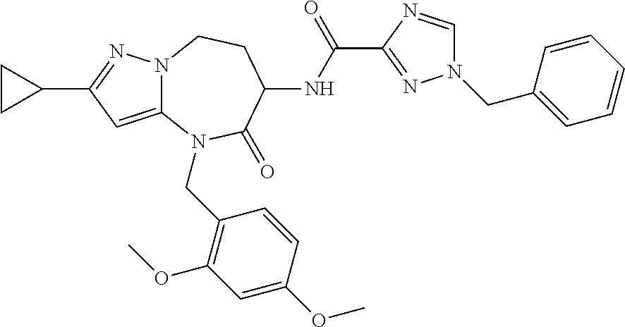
C12=CC(C3CC3)=NN1CCC(NC(=O)C1=NN(CC3=CC=CC=C3)C=N1)C(=O)N2CC1=C(OC)C=C(OC)C=C1
